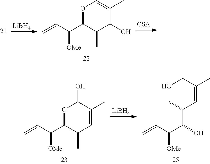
[LiBH4].O1C(C([OMe])C=C)C(C)C(O)C(C)=C1.O1C(C([OMe])C=C)C(C)C=C(C)C1O.[LiBH4].C(O)(C([OMe])C=C)C(C)C=C(CO)C
